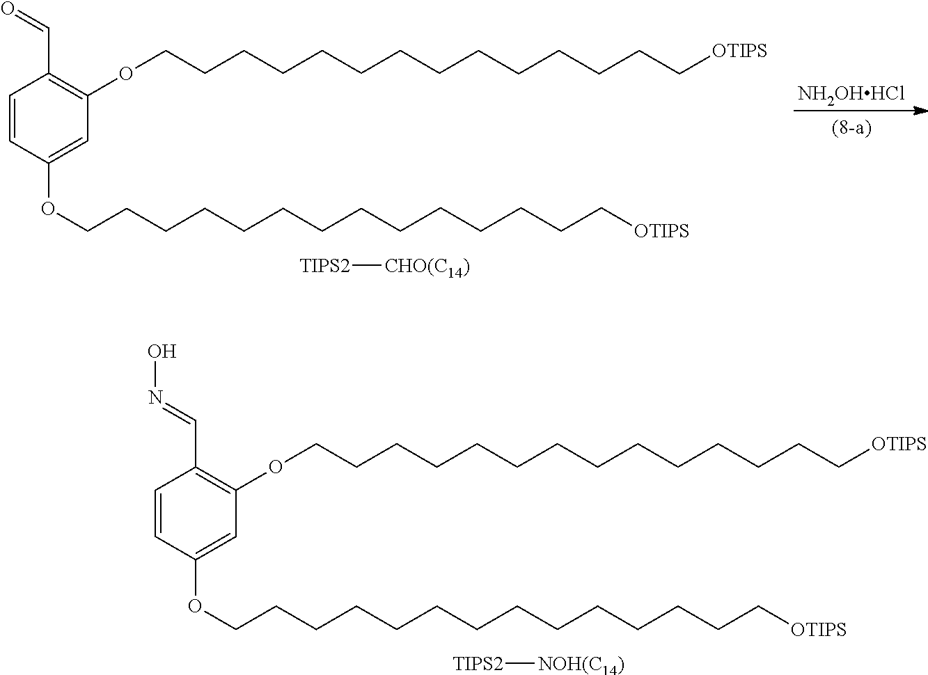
C1=CC(OCCCCCCCCCCCCCC[OTIPS])=CC(OCCCCCCCCCCCCCC[OTIPS])=C1C=O.[NH2OHHCl].[TIPS2][CHO(C14)].C1=CC(OCCCCCCCCCCCCCC[OTIPS])=CC(OCCCCCCCCCCCCCC[OTIPS])=C1C=NO.[TIPS2][NOH(C14)]
